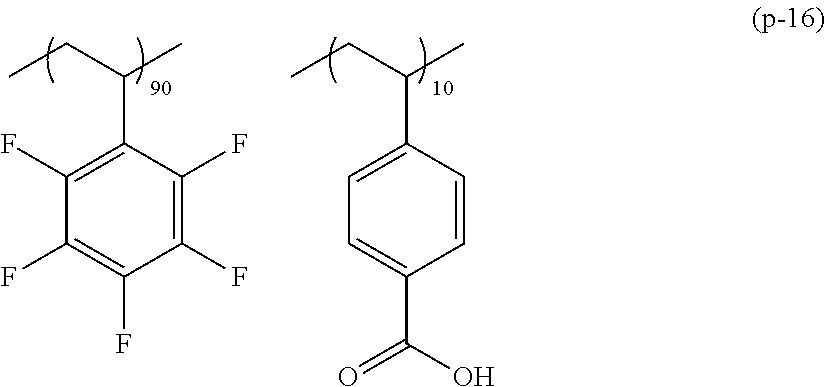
CCC(C)C1=C(F)C(F)=C(F)C(F)=C1F.CCC(C)C1=CC=C(C(O)=O)C=C1
